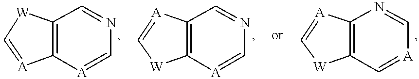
C1=[A]C2=C([W]1)C=NC=[A]2.C1=[A]C2=C([W]1)[A]=CN=C2.C1=[A]C2=C([W]1)C=[A]C=N2
